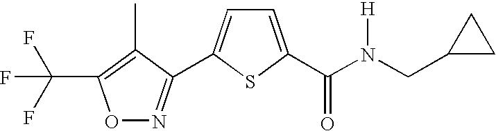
C1=C(C(N(CC2CC2)[H])=O)SC(C2=NOC(C(F)(F)F)=C2C)=C1
